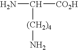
C([(CH2)4]N)(N)[CO2H]
